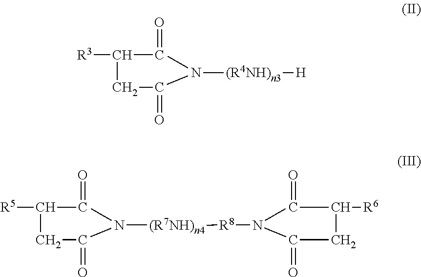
C(CC(=O)N(C)[(R4NH)n3][H])([R3])C=O.C(CC(=O)N(C)[(R7NH)n4][R8]N(C(CC([R6])C=O)=O)C)([R5])C=O
